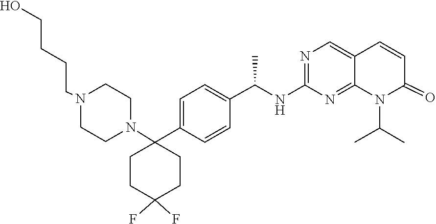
C(CN1CCN(C2(C3=CC=C(C(NC4=NC=C5C(=N4)N(C(C)C)C(=O)C=C5)C)C=C3)CCC(F)(F)CC2)CC1)CCO
